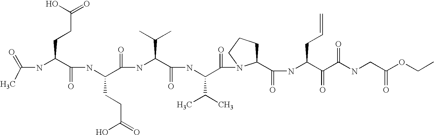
CC(=O)NC(C(NC(C(NC(C(NC(C(=O)N1C(C(NC(C(C(NCC(OCC)=O)=O)=O)CC=C)=O)CCC1)C(C)C)=O)C(C)C)=O)CCC(O)=O)=O)CCC(=O)O
